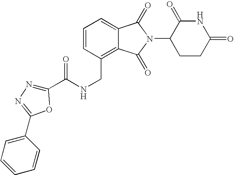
C(C1=C2C(=CC=C1)C(=O)N(C1CCC(=O)NC1=O)C2=O)NC(C1=NN=C(C2=CC=CC=C2)O1)=O
